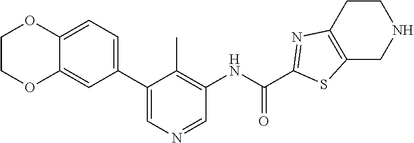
C1(C2=CC=C3C(=C2)OCCO3)=CN=CC(NC(C2=NC3=C(S2)CNCC3)=O)=C1C
